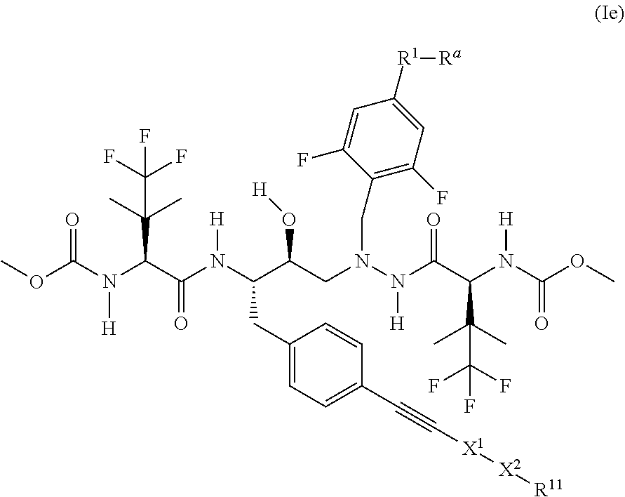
O(C(N(C(C(N(C(C(CN(N(C(C(N(C(OC)=O)[H])C(C)(C)C(F)(F)F)=O)[H])CC1=C(F)C=C([R1][Ra])C=C1F)O[H])CC1=CC=C(C#C[X1][X2][R11])C=C1)[H])=O)C(C)(C)C(F)(F)F)[H])=O)C
